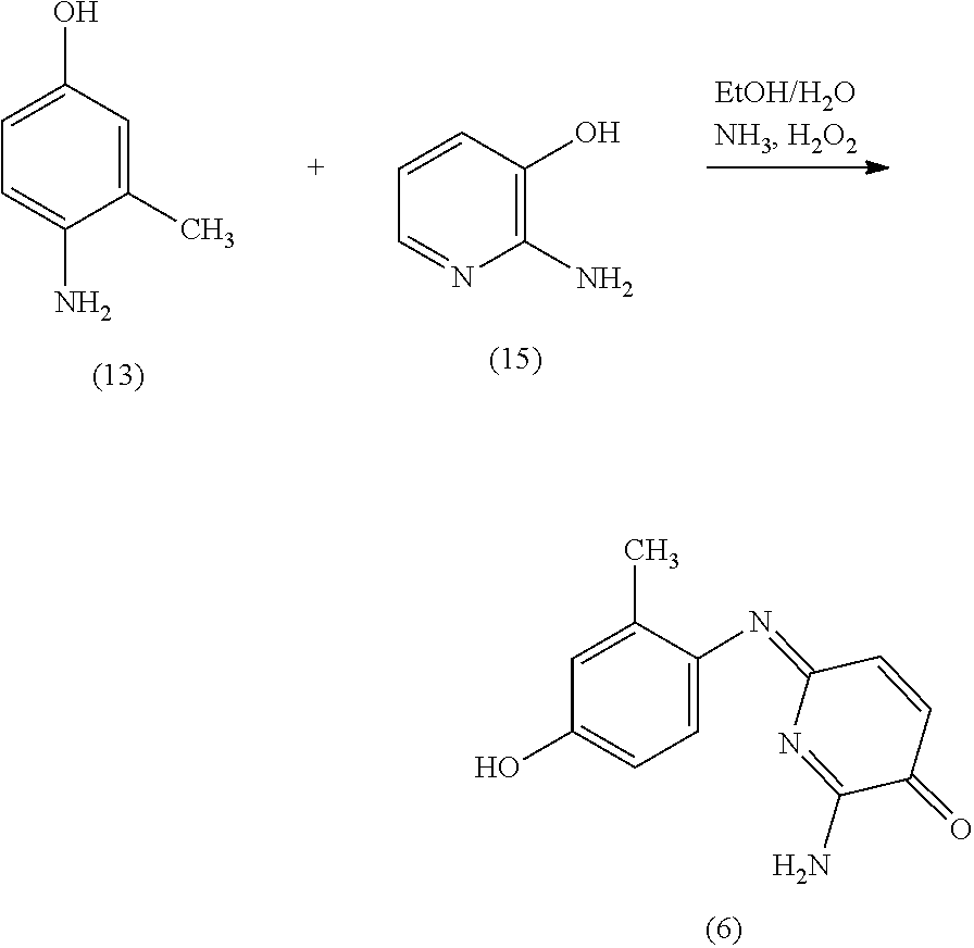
C1=C(N)C(C)=CC(O)=C1.N1=CC=CC(O)=C1N.C1=C(C)C(N=C2N=C(N)C(=O)C=C2)=CC=C1O
